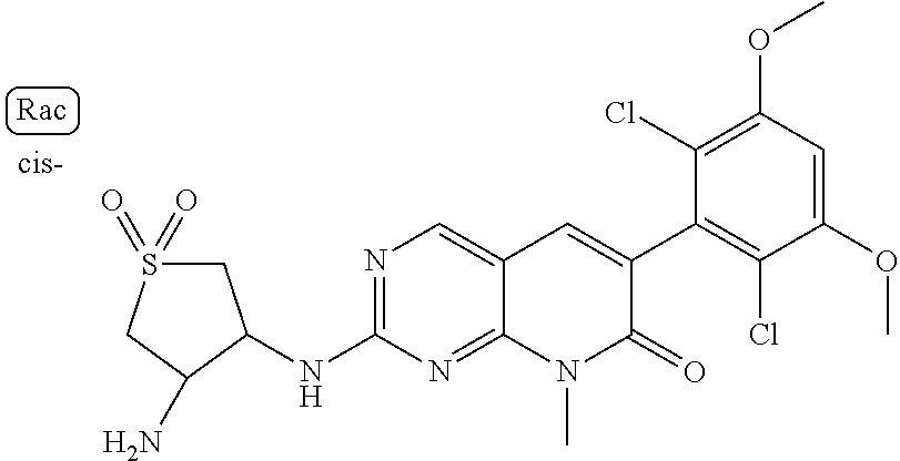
N(C1=NC=C2C(=N1)N(C)C(=O)C(C1=C(Cl)C(OC)=CC(OC)=C1Cl)=C2)C1C(N)CS(=O)(=O)C1
